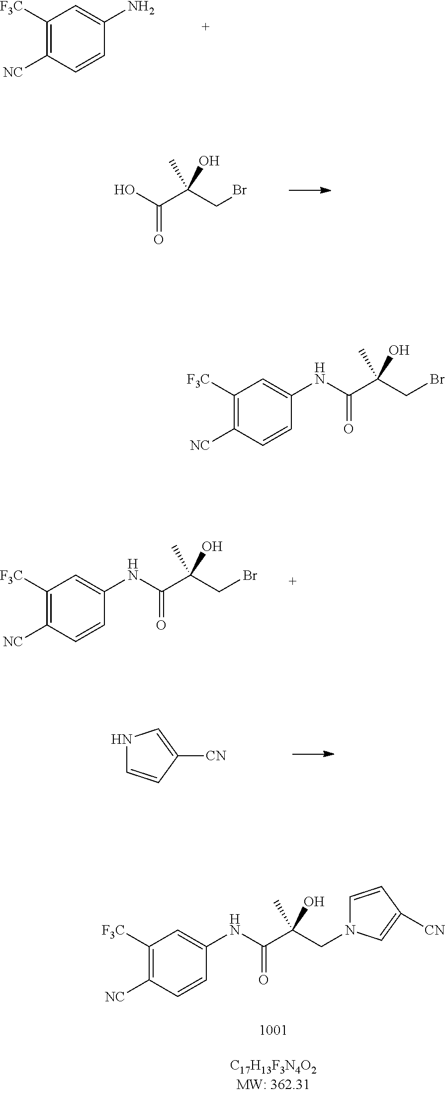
C1([F3C])=C([NC])C=CC(NC(=O)C(CBr)(C)O)=C1.C1([F3C])=C([NC])C=CC(N)=C1.OC(C(CBr)(C)O)=O.C1([F3C])=C([NC])C=CC(NC(=O)C(CBr)(C)O)=C1.N1C=CC([CN])=C1.C1([F3C])=C([NC])C=CC(NC(=O)C(CN2C=CC([CN])=C2)(C)O)=C1
